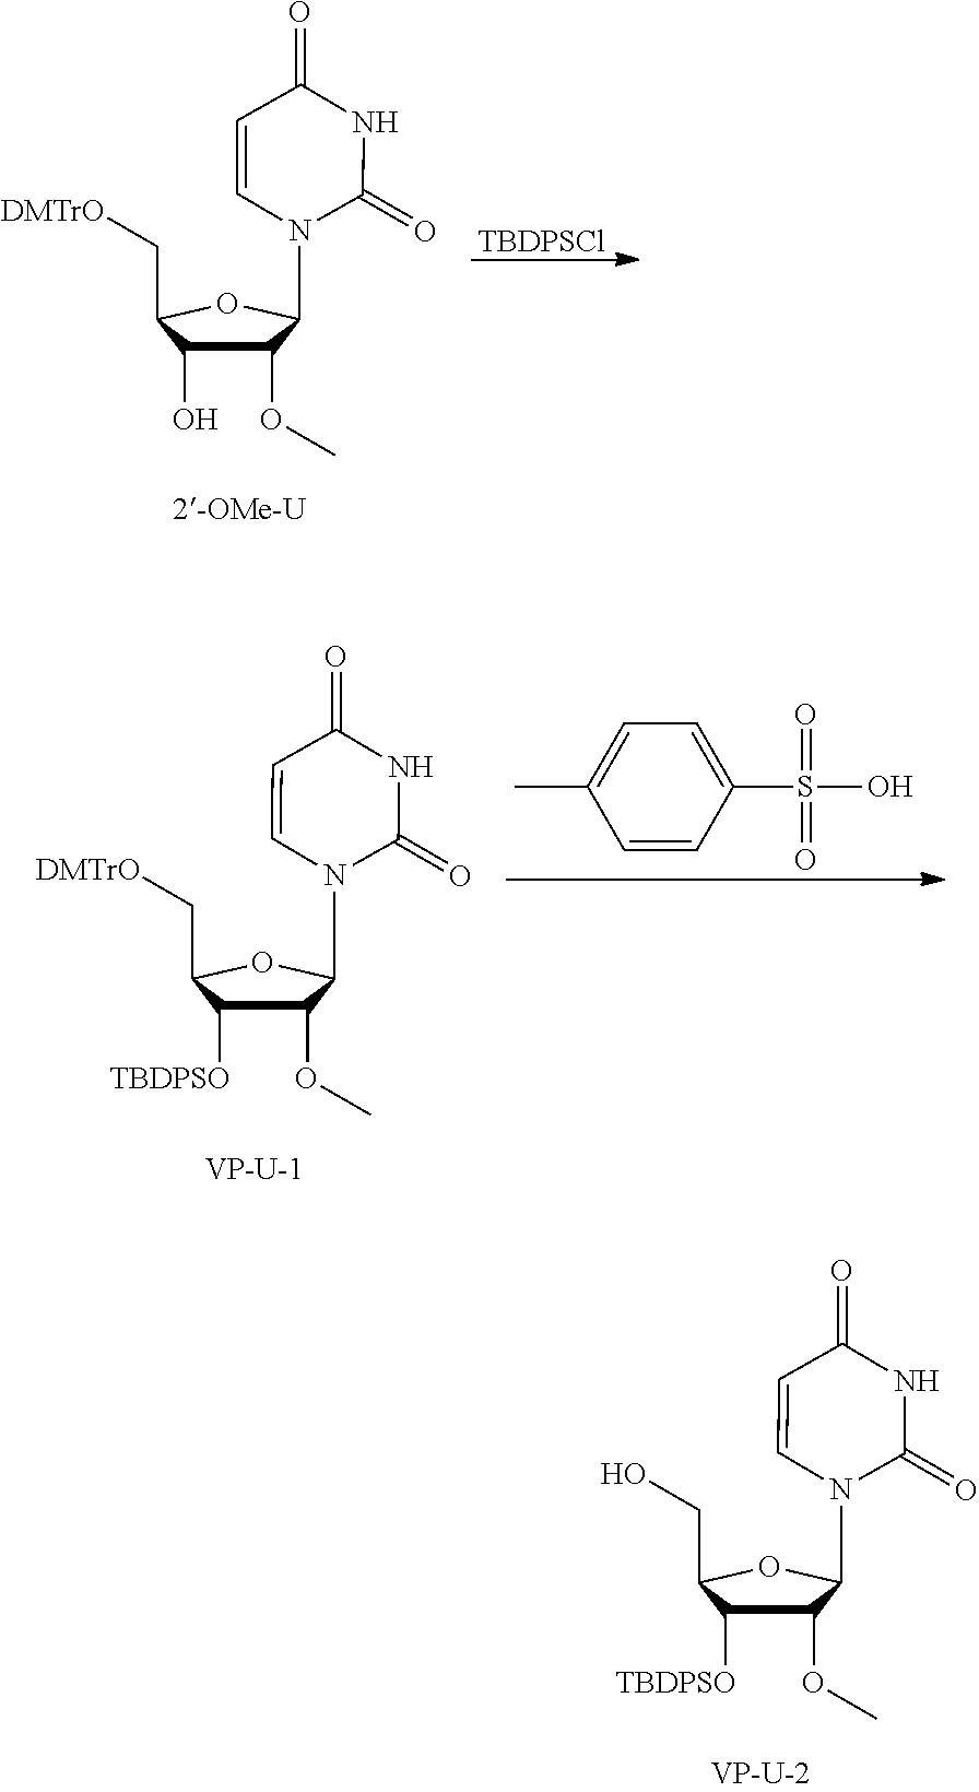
C1=CC(=O)NC(=O)N1C1C(OC)C(O)C(C[DMTrO])O1.[TBDPSCl].C1=CC(=O)NC(=O)N1C1C(OC)C([TBDPSO])C(C[DMTrO])O1.C1=CC(S(=O)(=O)O)=CC=C1C.C1=CC(=O)NC(=O)N1C1C(OC)C([TBDPSO])C(CO)O1
